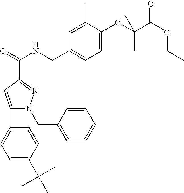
C1=C(OC(C(OCC)=O)(C)C)C(C)=CC(CNC(=O)C2=NN(CC3=CC=CC=C3)C(C3=CC=C(C(C)(C)C)C=C3)=C2)=C1
